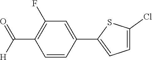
C1=CC(C2=CC=C(Cl)S2)=CC(F)=C1C([H])=O
